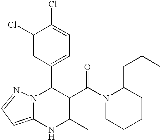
C1(Cl)=CC(C2N3C(=CC=N3)NC(C)=C2C(=O)N2CCCCC2CCC)=CC=C1Cl
